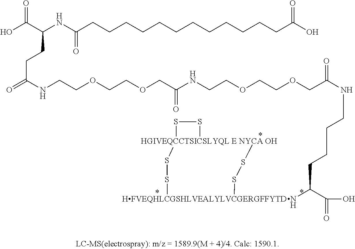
OC(C(NC(CCCCCCCCCCCCC(O)=O)=O)CCC(=O)NCCOCCOCC(NCCOCCOCC(=O)NCCCCC(N)C(=O)O)=O)=O.[HFVEQHLCGSHLVEALYLVCGERGFFYTD](SS[CA OH])SS[HGIVEQCCTSICSLYQL E NY]1SS1
